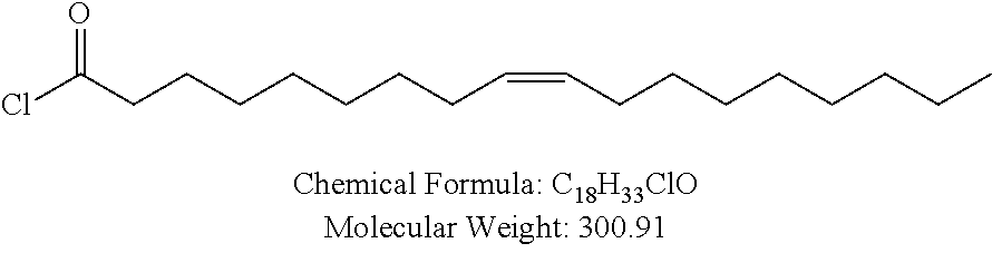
ClC(CCCCCCCC=CCCCCCCCC)=O
